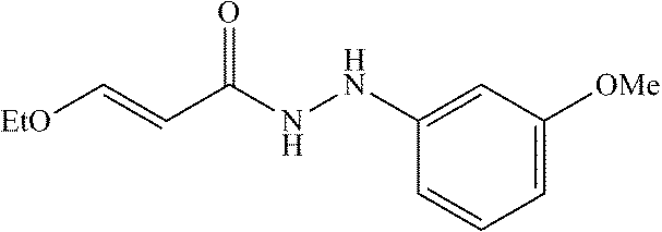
C1=C([OMe])C=C(NNC(C=C[EtO])=O)C=C1
